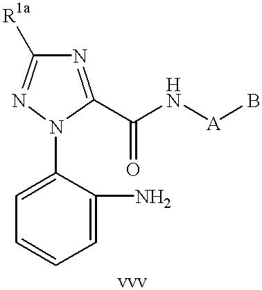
C1=C(N2C(C(N[A]B)=O)=NC([R1a])=N2)C(N)=CC=C1
